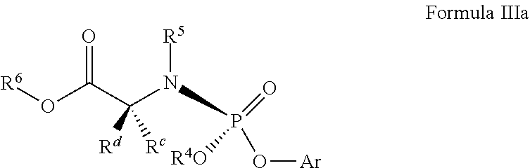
[R6]OC(C(N(P(O[Ar])(=O)[R4O])[R5])([Rd])[Rc])=O
